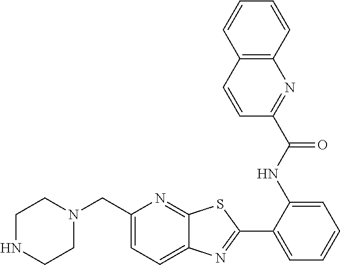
C1(C2=NC3=CC=C(CN4CCNCC4)N=C3S2)=CC=CC=C1NC(C1=NC2=C(C=C1)C=CC=C2)=O
